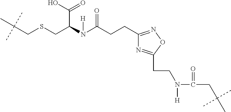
C(CSCC(N(C(CCC1=NOC(CCN(C(CC(C)(C)C)=O)[H])=N1)=O)[H])C(O)=O)(C)(C)C
